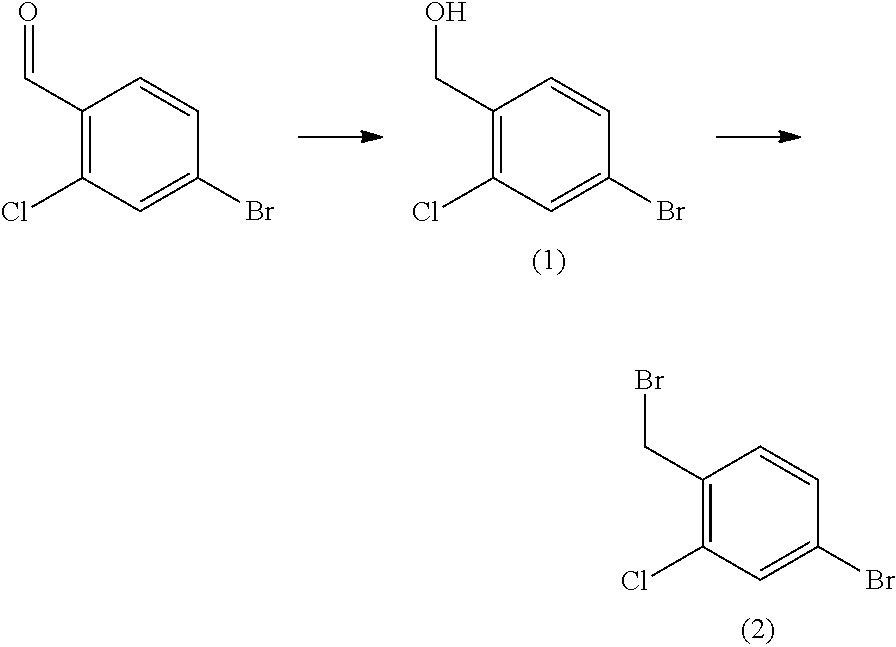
C1(C=O)=C(Cl)C=C(Br)C=C1.C1(CO)=C(Cl)C=C(Br)C=C1.C1(CBr)=C(Cl)C=C(Br)C=C1
